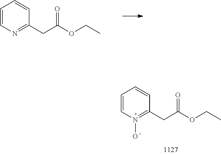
C1=CN(O)=C(CC(=O)OCC)C=C1.C1=CN=C(CC(=O)OCC)C=C1
